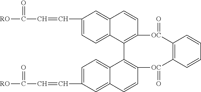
[RO]C(C=CC1=CC=C2C(=C1)C=CC1=C2C2=C(C=CC3=CC(C=CC(=O)[RO])=CC=C32)[OC](=O)C2=C([OC]1=O)C=CC=C2)=O
